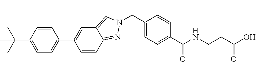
C(C1=CC=C(C(NCCC(O)=O)=O)C=C1)(C)N1N=C2C=CC(C3=CC=C(C(C)(C)C)C=C3)=CC2=C1
